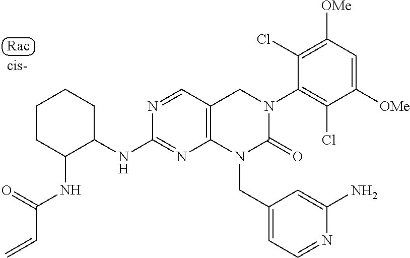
N1=CC2=C(N=C1NC1CCCCC1NC(=O)C=C)N(CC1=CC=NC(N)=C1)C(=O)N(C1=C(Cl)C([OMe])=CC([OMe])=C1Cl)C2
